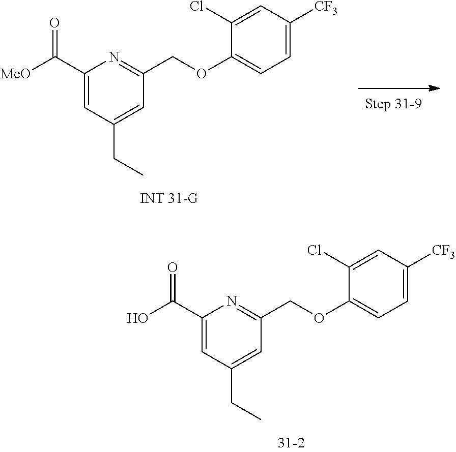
C1(C(O)=O)=CC(CC)=CC(COC2=CC=C([CF3])C=C2Cl)=N1.C1(C([MeO])=O)=CC(CC)=CC(COC2=CC=C([CF3])C=C2Cl)=N1
